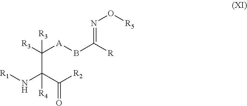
C(C(C(=O)[R2])(N[R1])[R4])([R3])([A]BC([R])=NO[R5])[R3]
